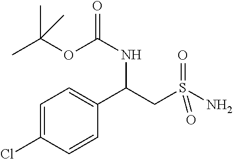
C1=C(Cl)C=CC(C(NC(=O)OC(C)(C)C)CS(=O)(N)=O)=C1
